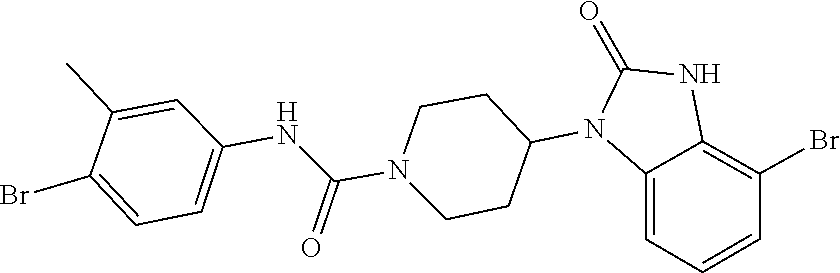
C1CN(C(NC2=CC=C(Br)C(C)=C2)=O)CCC1N1C(=O)NC2=C(Br)C=CC=C12
